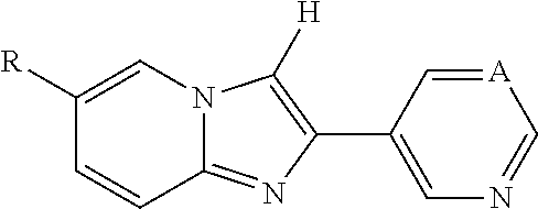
C1([R])=CN2C(=NC(C3=CN=C[A]=C3)=C2[H])C=C1
